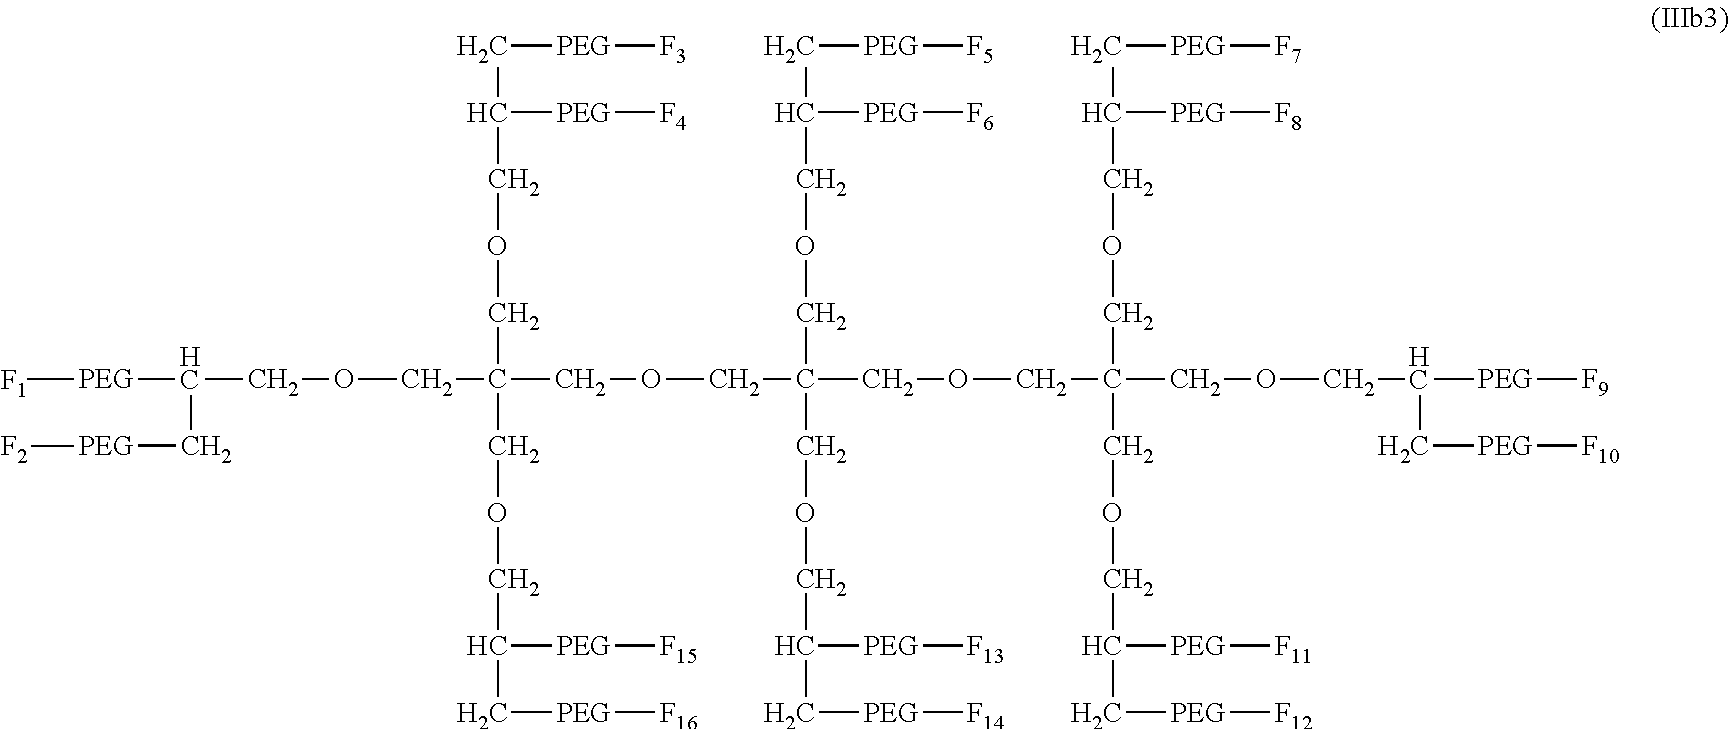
[PEG](C(COCC(COCC(COCC(COCC(C[PEG][F12])[PEG][F11])(COCC(C[PEG][F7])[PEG][F8])COCC(C[PEG][F10])[PEG][F9])(COCC(C[PEG][F5])[PEG][F6])COCC(C[PEG][F14])[PEG][F13])(COCC(C[PEG][F3])[PEG][F4])COCC(C[PEG][F16])[PEG][F15])C[PEG][F2])[F1]
